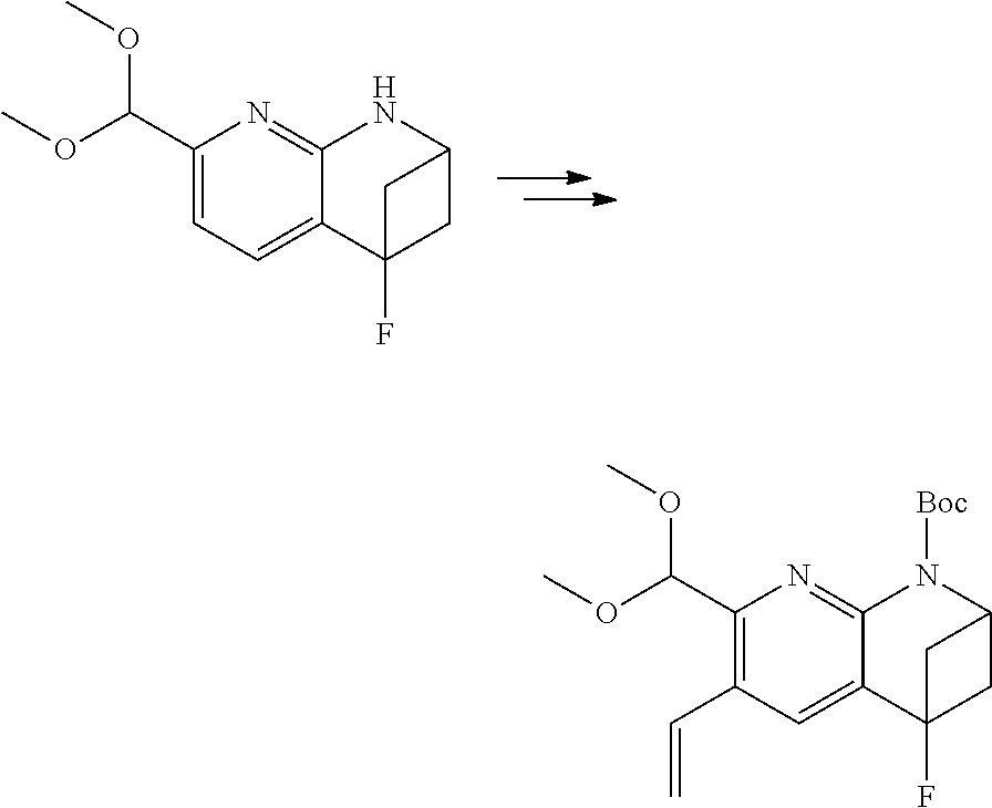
C1(C(OC)OC)=C(C=C)C=C2C(=N1)N([Boc])C1CC2(F)C1.C1(C(OC)OC)=CC=C2C(=N1)NC1CC2(F)C1
